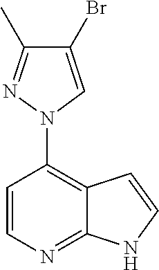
C12=C(N3C=C(Br)C(C)=N3)C=CN=C1NC=C2
